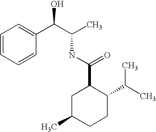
C1=CC=CC(C(C(C)NC(C2CC(C)CCC2C(C)C)=O)O)=C1
